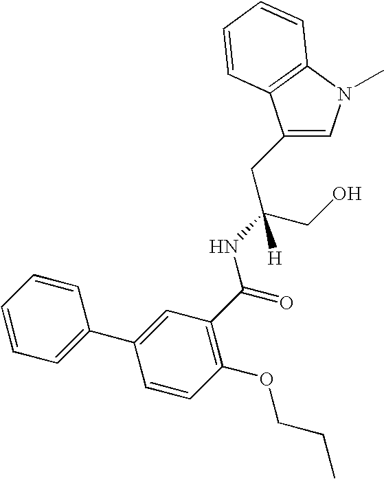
C1(CC(CO)(NC(=O)C2=C(OCCC)C=CC(C3=CC=CC=C3)=C2)[H])=CN(C)C2=C1C=CC=C2
